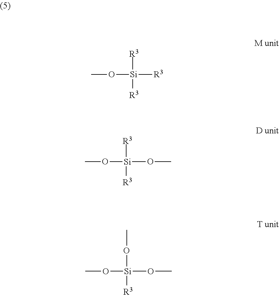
CO[Si]([R3])([R3])[R3].CO[Si]([R3])([R3])OC.CO[Si](OC)([R3])OC
